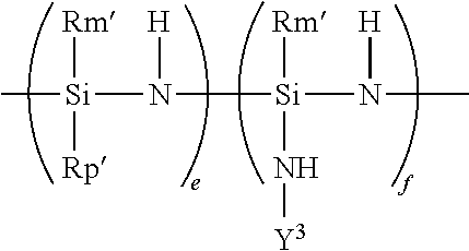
C[Si](N([H])[Si](N([H])C)([Rm])N[Y3])([Rm])[Rp]
